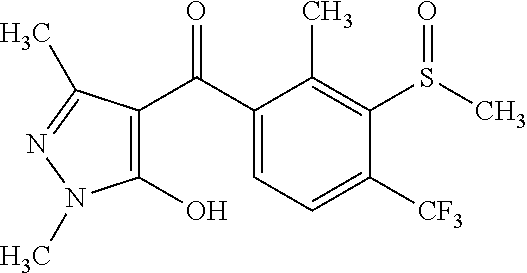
C1(C(C2=C(O)N(C)N=C2C)=O)=CC=C([CF3])C(S(C)=O)=C1C
